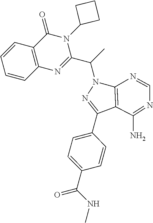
C1=CC2=C(C=C1)C(=O)N(C1CCC1)C(C(C)N1N=C(C3=CC=C(C(=O)NC)C=C3)C3=C1N=CN=C3N)=N2
